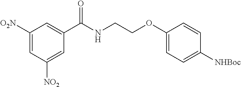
C1(C(NCCOC2=CC=C([NHBoc])C=C2)=O)=CC([O2N])=CC([NO2])=C1
